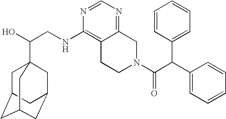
C(CNC1=C2C(=NC=N1)CN(C(C(C1=CC=CC=C1)C1=CC=CC=C1)=O)CC2)(O)C12CC3CC(CC(C1)C3)C2
